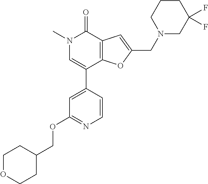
N1(C)C=C(C2=CC(OCC3CCOCC3)=NC=C2)C2=C(C1=O)C=C(CN1CCCC(F)(F)C1)O2
